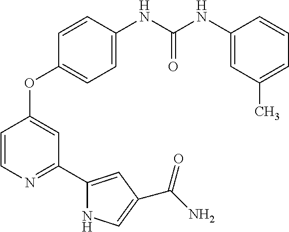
C1=C(NC(NC2=CC(C)=CC=C2)=O)C=CC(OC2=CC(C3=CC(C(N)=O)=CN3)=NC=C2)=C1
